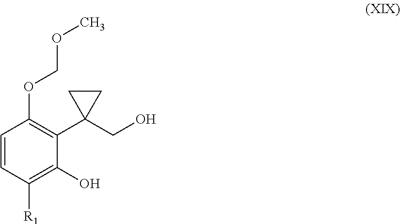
C1=CC([R1])=C(O)C(C2(CO)CC2)=C1OCOC
